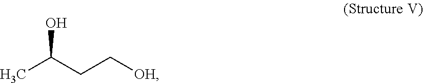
CC(CC[OH])O
